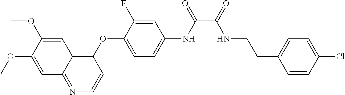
C1=C(OC)C(OC)=CC2=C(OC3=CC=C(NC(=O)C(=O)NCCC4=CC=C(Cl)C=C4)C=C3F)C=CN=C12
